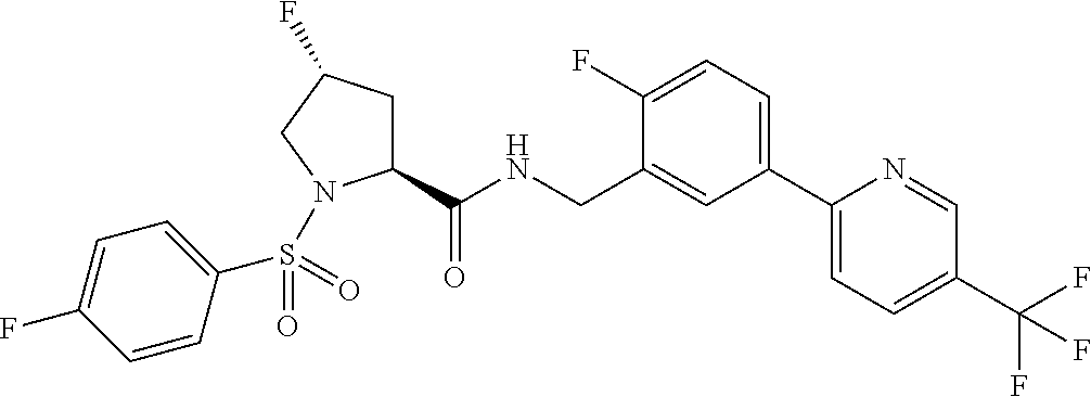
C1(C(NCC2=CC(C3=CC=C(C(F)(F)F)C=N3)=CC=C2F)=O)CC(F)CN1S(C1=CC=C(F)C=C1)(=O)=O
